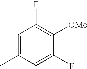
C1=C(C)C=C(F)C([OMe])=C1F
